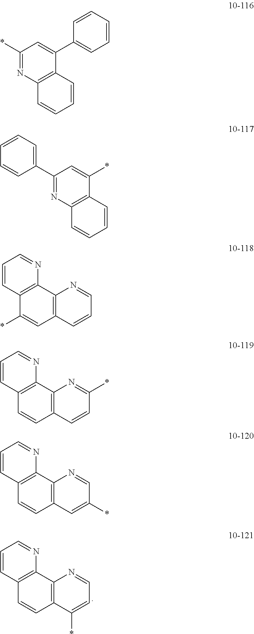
C1=CC2=C(N=C1)C1=C(C=C2)C(*)=CC=N1.C1(*)=NC2=C(C(C3=CC=CC=C3)=C1)C=CC=C2.C1(C2=CC=CC=C2)=NC2=C(C(*)=C1)C=CC=C2.C1=CC2=C(N=C1)C1=C(C=C2*)C=CC=N1.C1=CC2=C(N=C1)C1=C(C=C2)C=CC(*)=N1.C1=CC2=C(N=C1)C1=C(C=C2)C=C(*)C=N1
